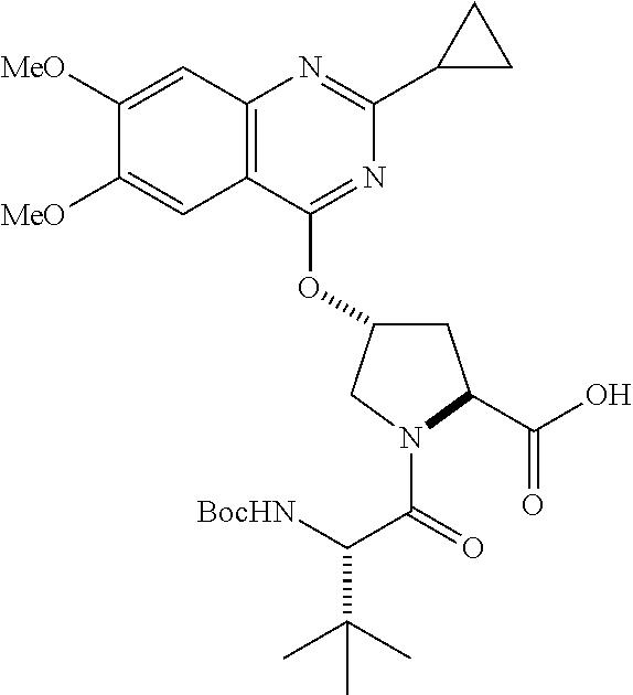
C1C(OC2=NC(C3CC3)=NC3=C2C=C([MeO])C([MeO])=C3)CN(C(=O)C([BocHN])C(C)(C)C)C1C(=O)O
